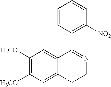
C1([H3CO])=C([H3CO])C=C2C(=C1)C(C1=C([NO2])C=CC=C1)=NCC2
